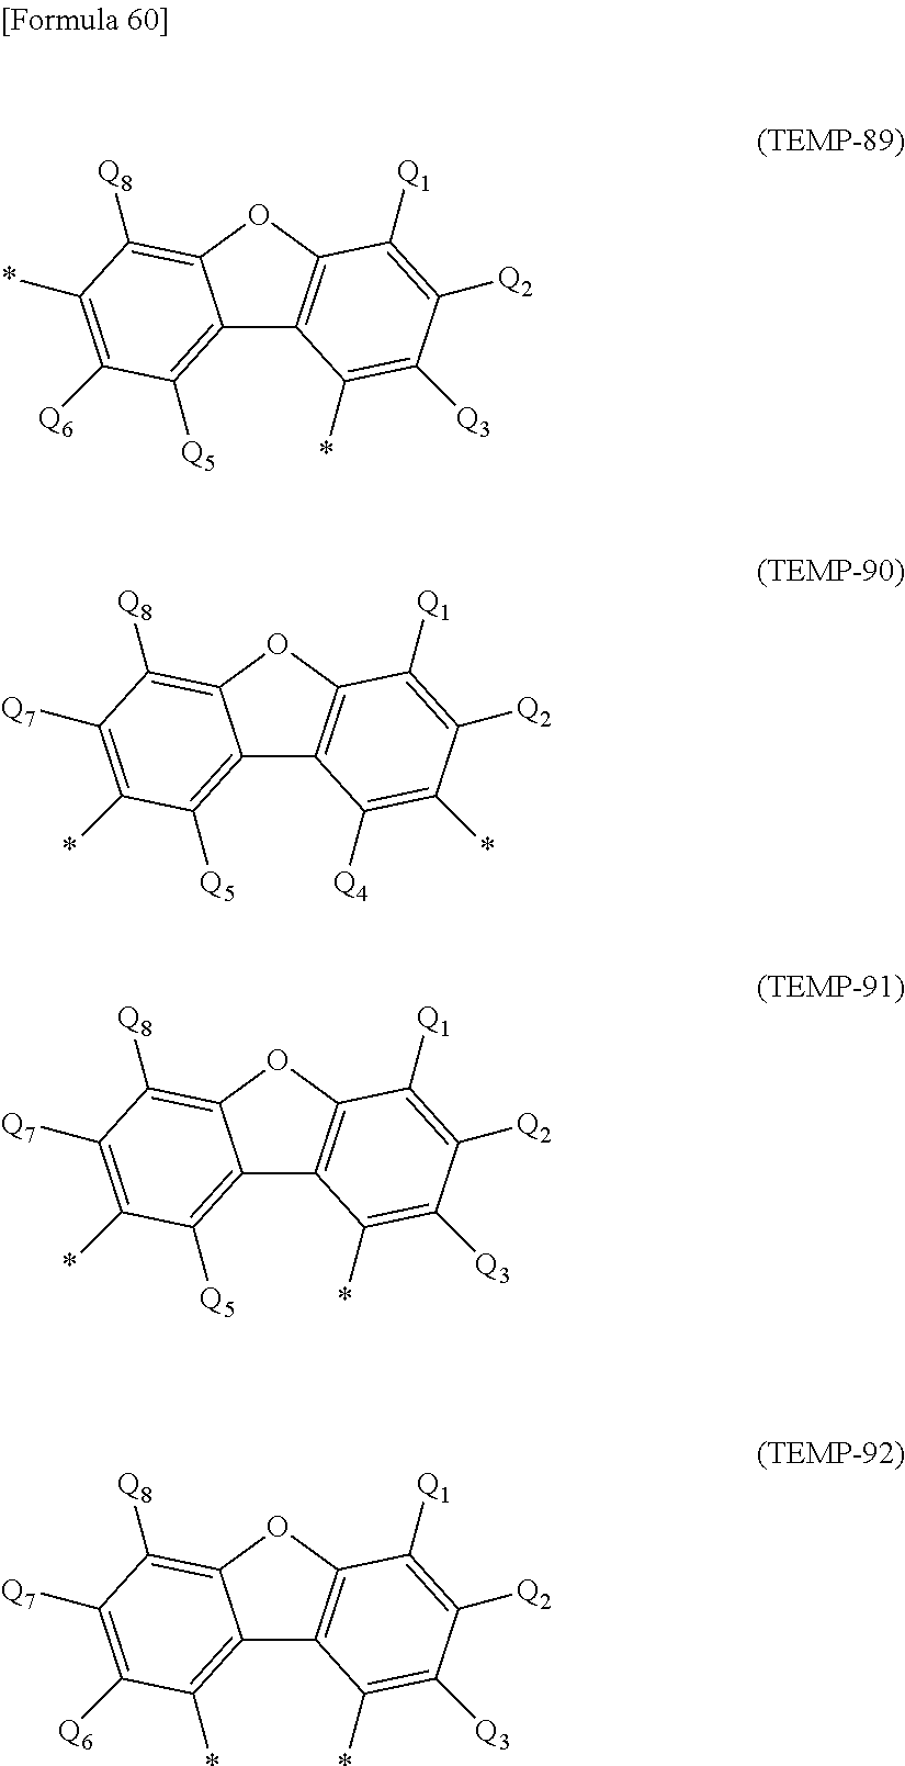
C12=C([Q5])C([Q6])=C(*)C([Q8])=C1OC1=C2C(*)=C([Q3])C([Q2])=C1[Q1].C12=C([Q5])C(*)=C([Q7])C([Q8])=C1OC1=C2C([Q4])=C(*)C([Q2])=C1[Q1].C12=C([Q5])C(*)=C([Q7])C([Q8])=C1OC1=C2C(*)=C([Q3])C([Q2])=C1[Q1].C12=C(*)C([Q6])=C([Q7])C([Q8])=C1OC1=C2C(*)=C([Q3])C([Q2])=C1[Q1]
